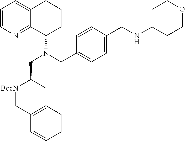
C1=CC(CNC2CCOCC2)=CC=C1CN(C1C2=NC=CC=C2CCC1)CC1[BocN]CC2=C(C1)C=CC=C2
